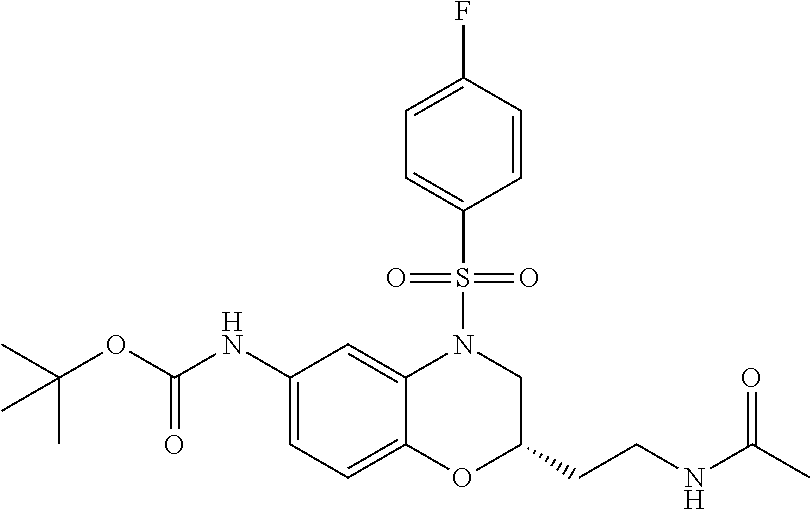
C1(NC(OC(C)(C)C)=O)=CC=C2C(=C1)N(S(C1=CC=C(F)C=C1)(=O)=O)CC(CCNC(C)=O)O2
